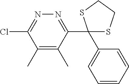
C1(C)=C(C)C(C2(C3=CC=CC=C3)SCCS2)=NN=C1Cl
